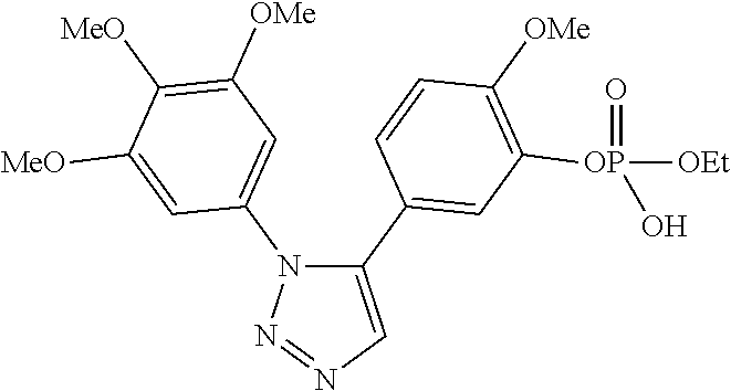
C1(C2=CC([OP]([OEt])(=O)O)=C([OMe])C=C2)=CN=NN1C1=CC([OMe])=C([MeO])C([MeO])=C1
